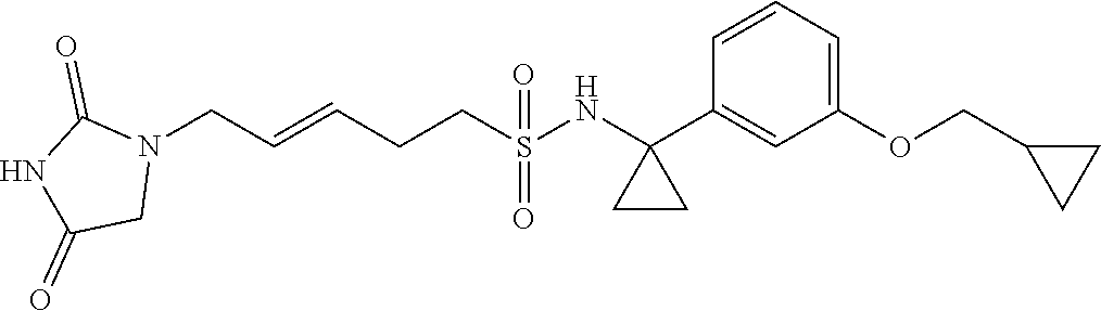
C(C=CCN1C(=O)NC(=O)C1)CS(NC1(C2=CC(OCC3CC3)=CC=C2)CC1)(=O)=O
